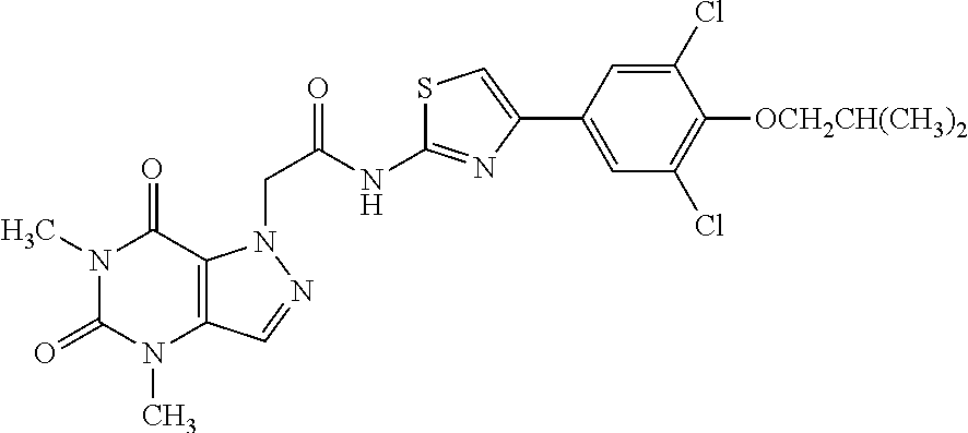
N1(C)C(=O)N(C)C2=C(C1=O)N(CC(=O)NC1=NC(C3=CC(Cl)=C([OCH2CH(CH3)2])C(Cl)=C3)=CS1)N=C2
